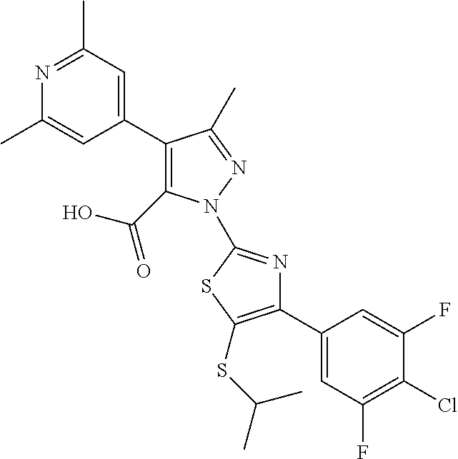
C1(C2=CC(C)=NC(C)=C2)=C(C(O)=O)N(C2=NC(C3=CC(F)=C(Cl)C(F)=C3)=C(SC(C)C)S2)N=C1C
